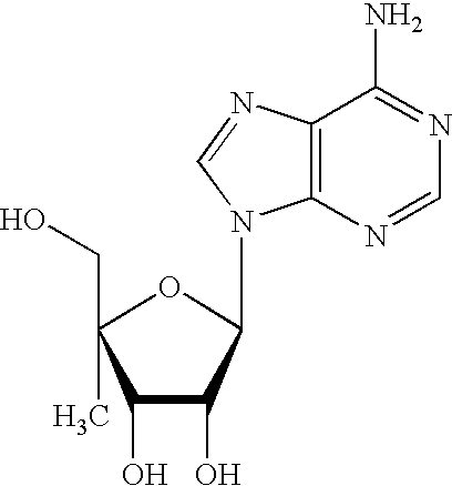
C1(O)C(O)C(N2C3=C(C(N)=NC=N3)N=C2)OC1(C)CO
